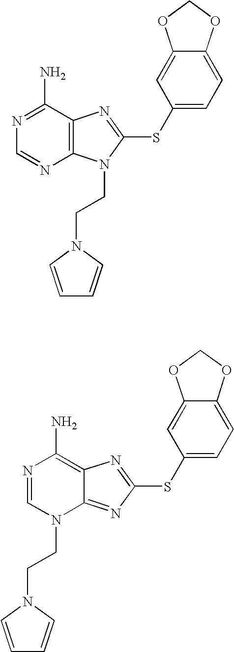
C12=C(C(N)=NC=N1)N=C(SC1=CC=C3C(=C1)OCO3)N2CCN1C=CC=C1.C12=NC(SC3=CC=C4C(=C3)OCO4)=NC1=C(N)N=CN2CCN1C=CC=C1
